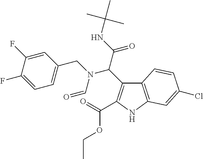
C12=C(NC(C(=O)OCC)=C1C(C(NC(C)(C)C)=O)N(CC1=CC=C(F)C(F)=C1)C=O)C=C(Cl)C=C2
